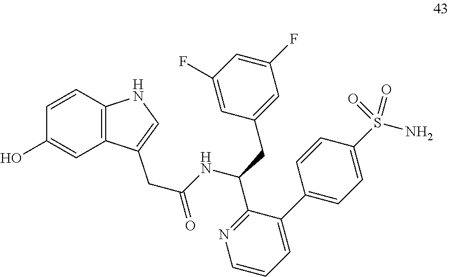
C(NC(C1=NC=CC=C1C1=CC=C(S(=O)(N)=O)C=C1)CC1=CC(F)=CC(F)=C1)(=O)CC1=CNC2=C1C=C(O)C=C2
